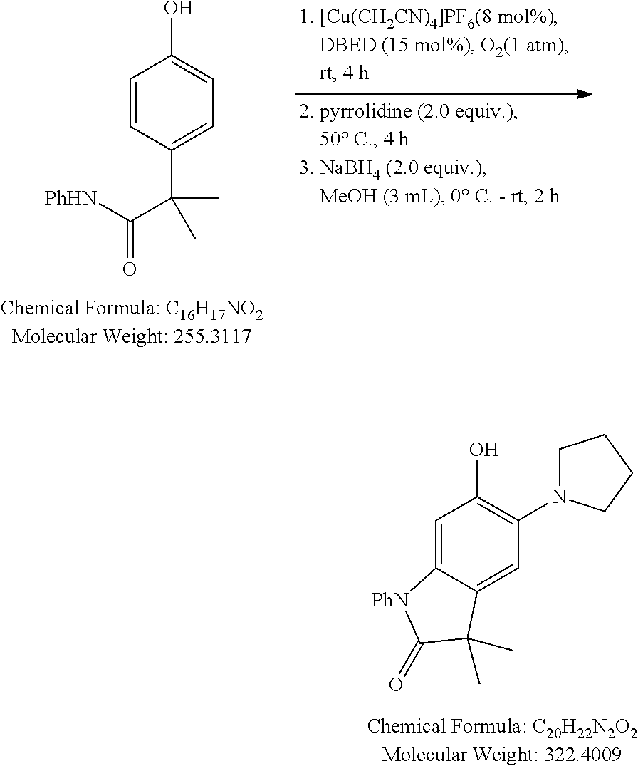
C1=CC(C(C([PhHN])=O)(C)C)=CC=C1O.OC1=C(N2CCCC2)C=C2C(=C1)[PhN]C(=O)C2(C)C
